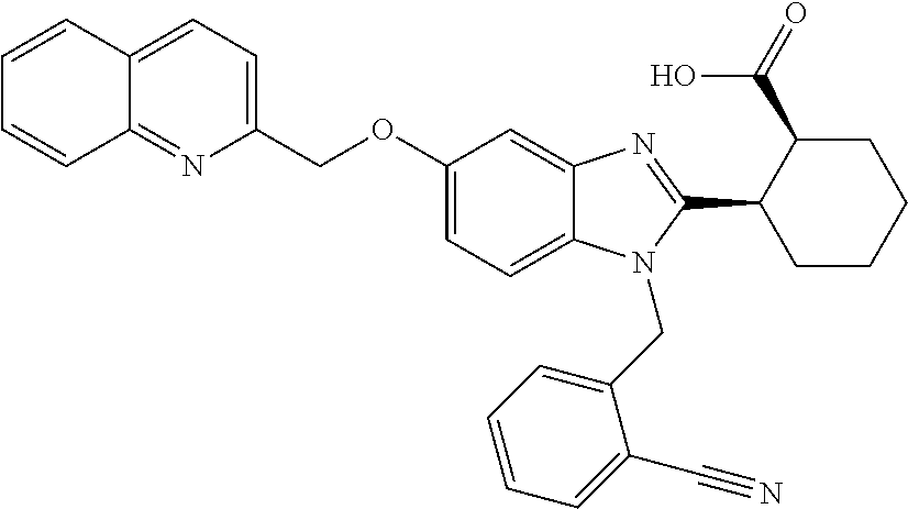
C1=CC2=CC=C(COC3=CC=C4C(=C3)N=C(C3CCCCC3C(=O)O)N4CC3=CC=CC=C3C#N)N=C2C=C1
